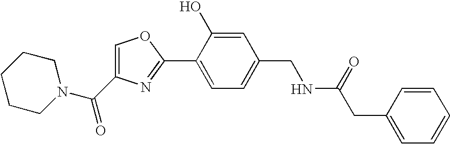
C1CCN(C(C2=COC(C3=CC=C(CNC(=O)CC4=CC=CC=C4)C=C3O)=N2)=O)CC1
